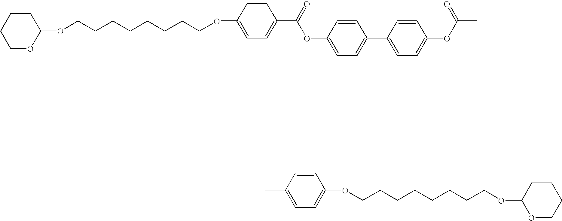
C1(OCCCCCCCCOC2CCCCO2)=CC=C(C(=O)OC2=CC=C(C3=CC=C(OC(C)=O)C=C3)C=C2)C=C1.O(CCCCCCCCOC1OCCCC1)C1=CC=C(C)C=C1
